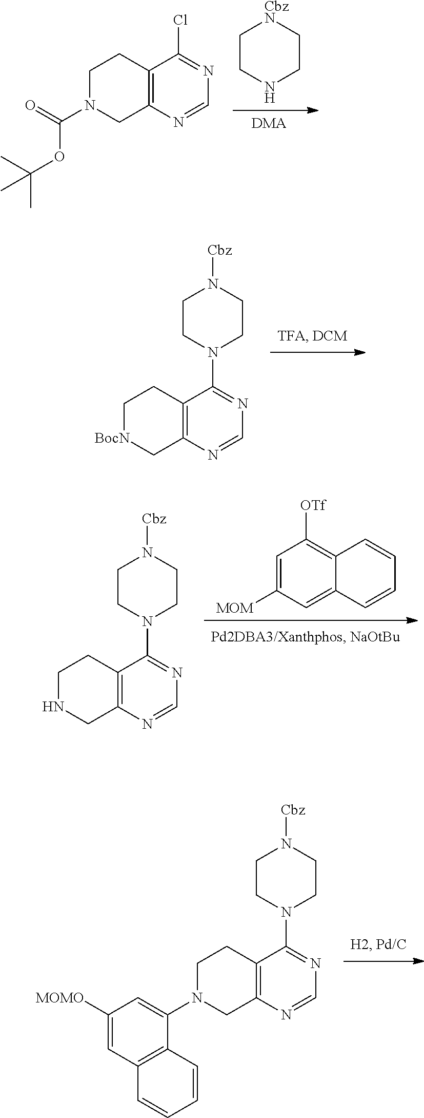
N1CC[CbzN]CC1.[DMA].C12=C(N=CN=C1Cl)CN(C(=O)OC(C)(C)C)CC2.C12=C(N=CN=C1N1CCN([Cbz])CC1)C[BocN]CC2.C12=C(N=CN=C1N1CCN([Cbz])CC1)CN(C1=CC([MOMO])=CC3=C1C=CC=C3)CC2.C1=C([MOM])C=C2C(=C1[OTf])C=CC=C2.C12=C(N=CN=C1N1CCN([Cbz])CC1)CNCC2
